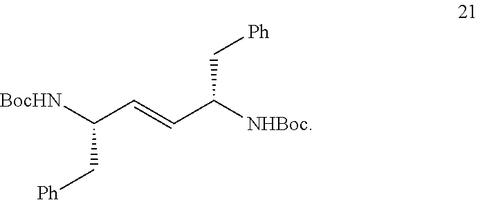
C(C=CC([NHBoc])C[Ph])([BocHN])C[Ph]
